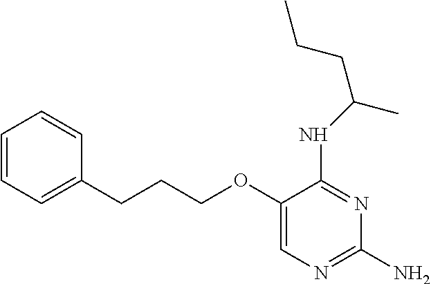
C1(OCCCC2=CC=CC=C2)=CN=C(N)N=C1NC(CCC)C
